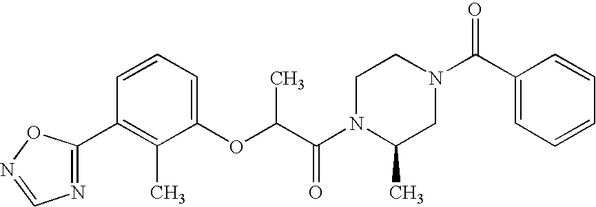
C1(C)=C(C2=NC=NO2)C=CC=C1OC(C(N1C(C)CN(C(C2=CC=CC=C2)=O)CC1)=O)C
